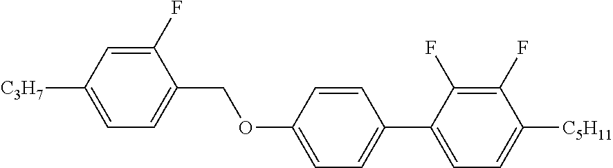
C1(F)=CC([C3H7])=CC=C1COC1=CC=C(C2=CC=C([C5H11])C(F)=C2F)C=C1
